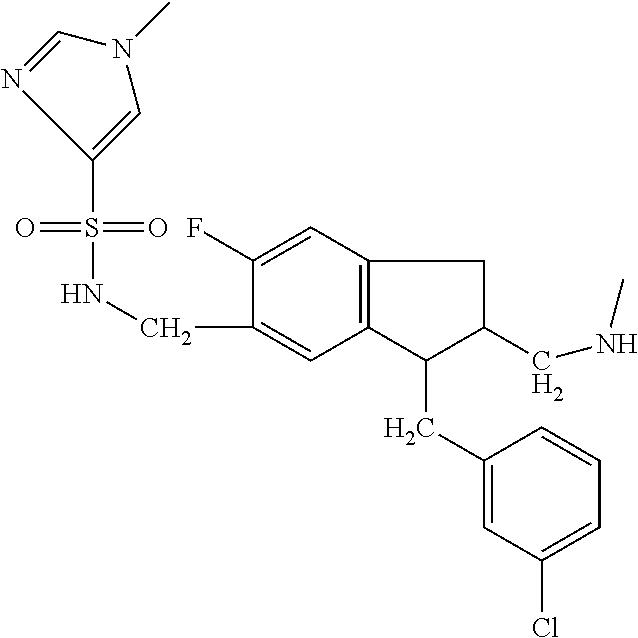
S(=O)(NCC1=CC2=C(C=C1F)CC(CNC)C2CC1=CC(Cl)=CC=C1)(=O)C1=CN(C)C=N1
